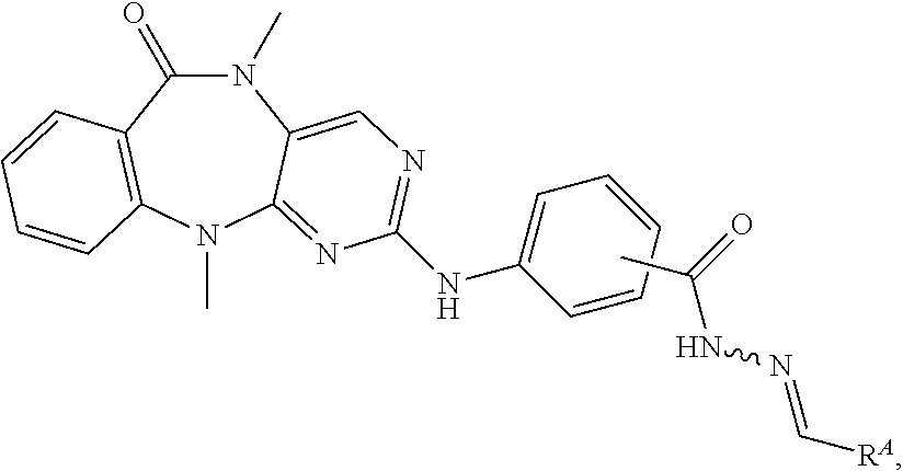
N1(C)C(=O)C2=C(N(C)C3=NC(NC4=CC=CC=C4)=NC=C13)C=CC=C2.CC(=O)NN=C[RA]
